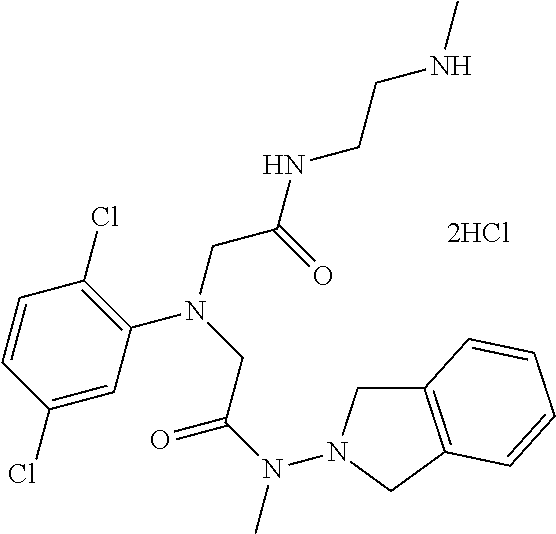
C12=C(CN(N(C(CN(CC(=O)NCCNC)C3=C(Cl)C=CC(Cl)=C3)=O)C)C1)C=CC=C2
